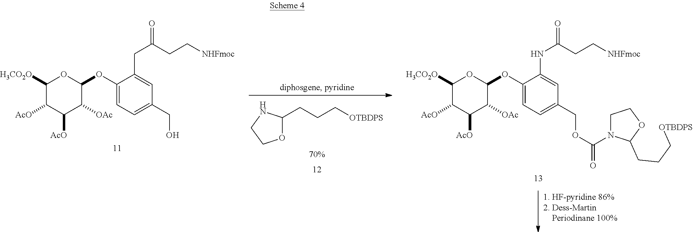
C1([H3CO2O])C([AcO])C([AcO])C([OAc])C(OC2=CC=C(COC(N3CCOC3CCC[OTBDPS])=O)C=C2NC(CC[NHFmoc])=O)O1.O1C(CCC[OTBDPS])NCC1.C1([H3CO2O])C([AcO])C([AcO])C([OAc])C(OC2=CC=C(CO)C=C2CC(CC[NHFmoc])=O)O1
